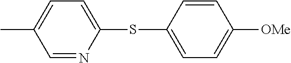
CC1=CC=C(SC2=CC=C([OMe])C=C2)N=C1
